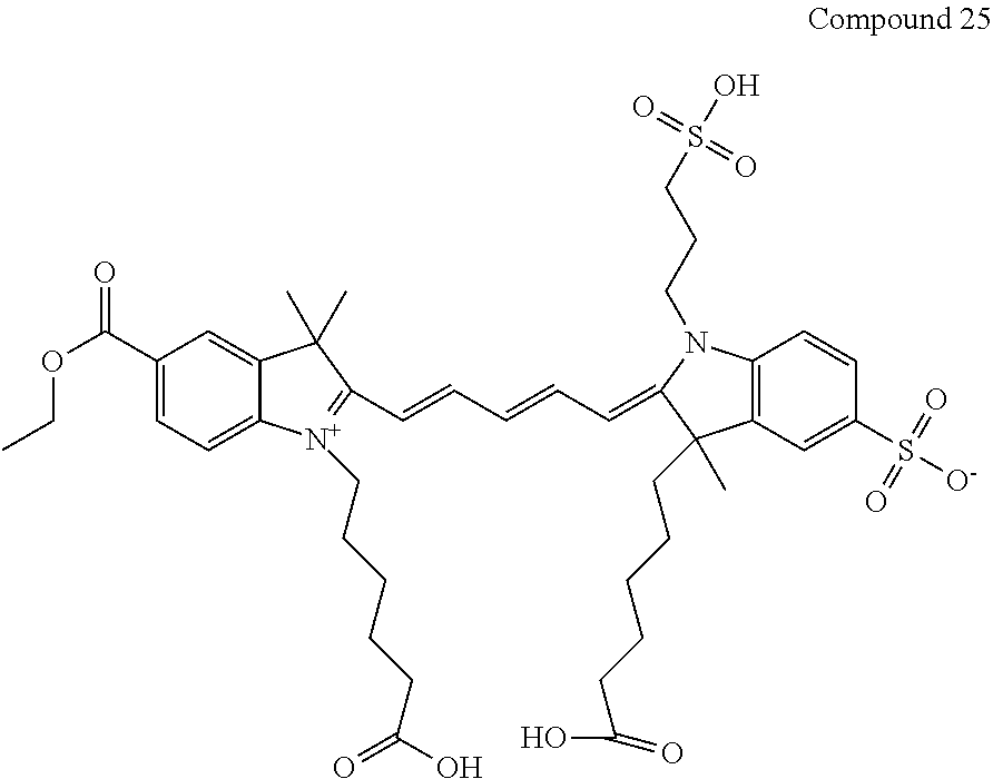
C1=C(C(OCC)=O)C=C2C(=C1)[N+](CCCCCC(=O)O)=C(C=CC=CC=C1C(C)(CCCCCC(O)=O)C3=C(C=CC(S(=O)(=O)[O-])=C3)N1CCCS(O)(=O)=O)C2(C)C
